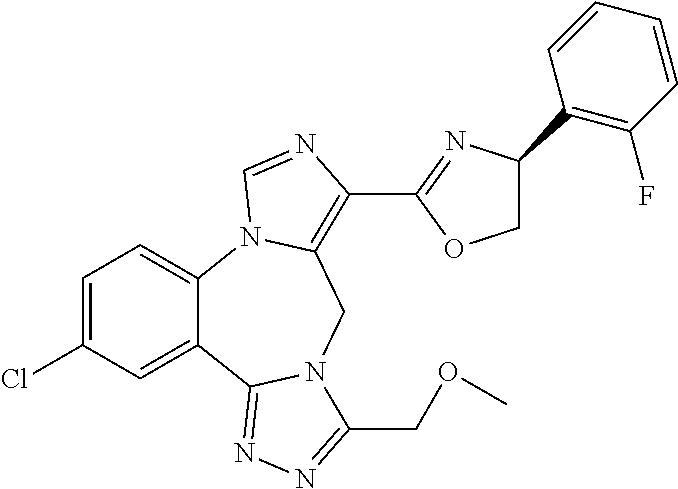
C1=C(Cl)C=C2C(=C1)N1C(=C(C3=NC(C4=C(F)C=CC=C4)CO3)N=C1)CN1C2=NN=C1COC
